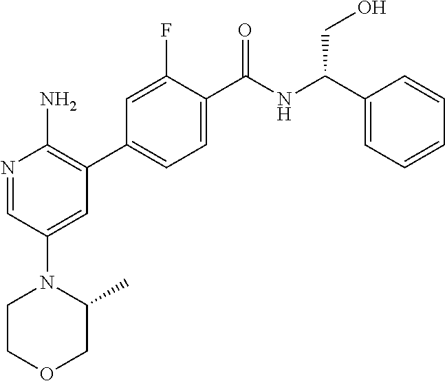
N1=CC(N2CCOCC2C)=CC(C2=CC=C(C([NH]C(C3=CC=CC=C3)CO)=O)C(F)=C2)=C1N
